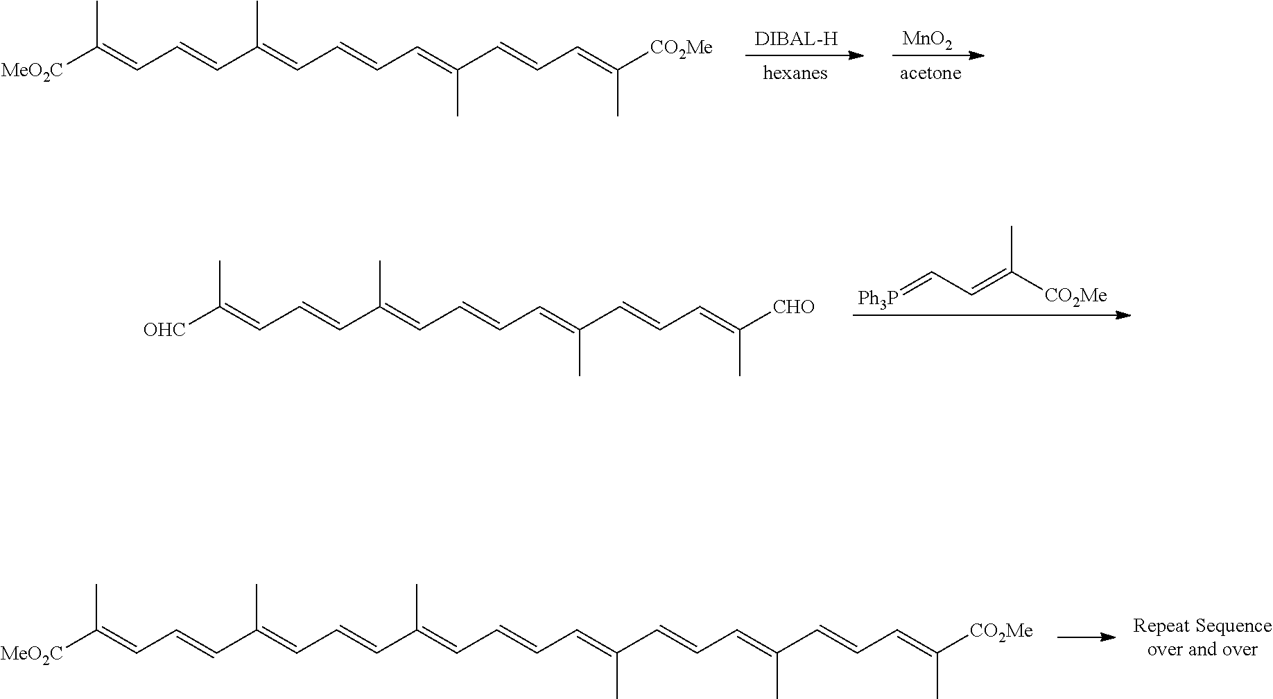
[MeO2C]C(=CC=CC(=CC=CC=C(C=CC=C([CO2Me])C)C)C)C.[MnO2].[OHC]C(=CC=CC(=CC=CC=C(C=CC=C([CHO])C)C)C)C.[Ph3P]=CC=C([CO2Me])C.[MeO2C]C(=CC=CC(=CC=CC(=CC=CC=C(C=CC=C(C=CC=C([CO2Me])C)C)C)C)C)C
